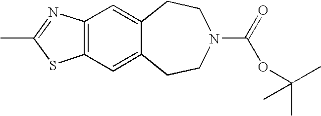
C1CN(C(=O)OC(C)(C)C)CCC2=CC3=C(C=C12)SC(C)=N3
